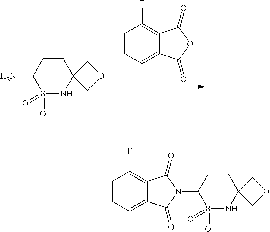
C1=CC=C2C(=C1F)C(=O)OC2=O.S1(=O)(=O)NC2(CCC1N)COC2.S1(=O)(=O)NC2(CCC1N1C(=O)C3=CC=CC(F)=C3C1=O)COC2
